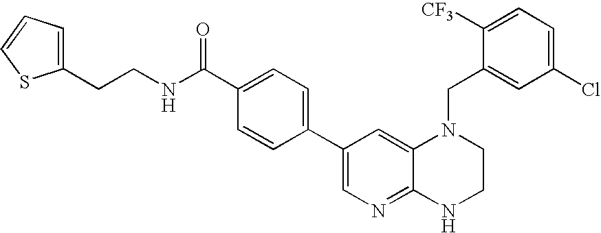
C1=C(C(NCCC2=CC=CS2)=O)C=CC(C2=CN=C3C(=C2)N(CC2=CC(Cl)=CC=C2[CF3])CCN3)=C1
